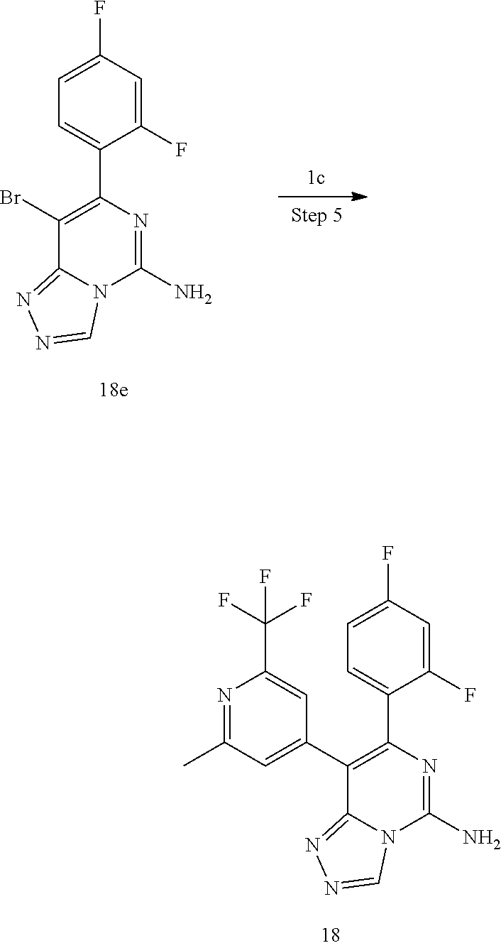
C1=C(C2=C(C3=CC(C)=NC(C(F)(F)F)=C3)C3=NN=CN3C(N)=N2)C(F)=CC(F)=C1.C1=C(C2=C(Br)C3=NN=CN3C(N)=N2)C(F)=CC(F)=C1
